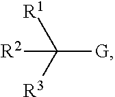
[R2]C([G])([R1])[R3]
